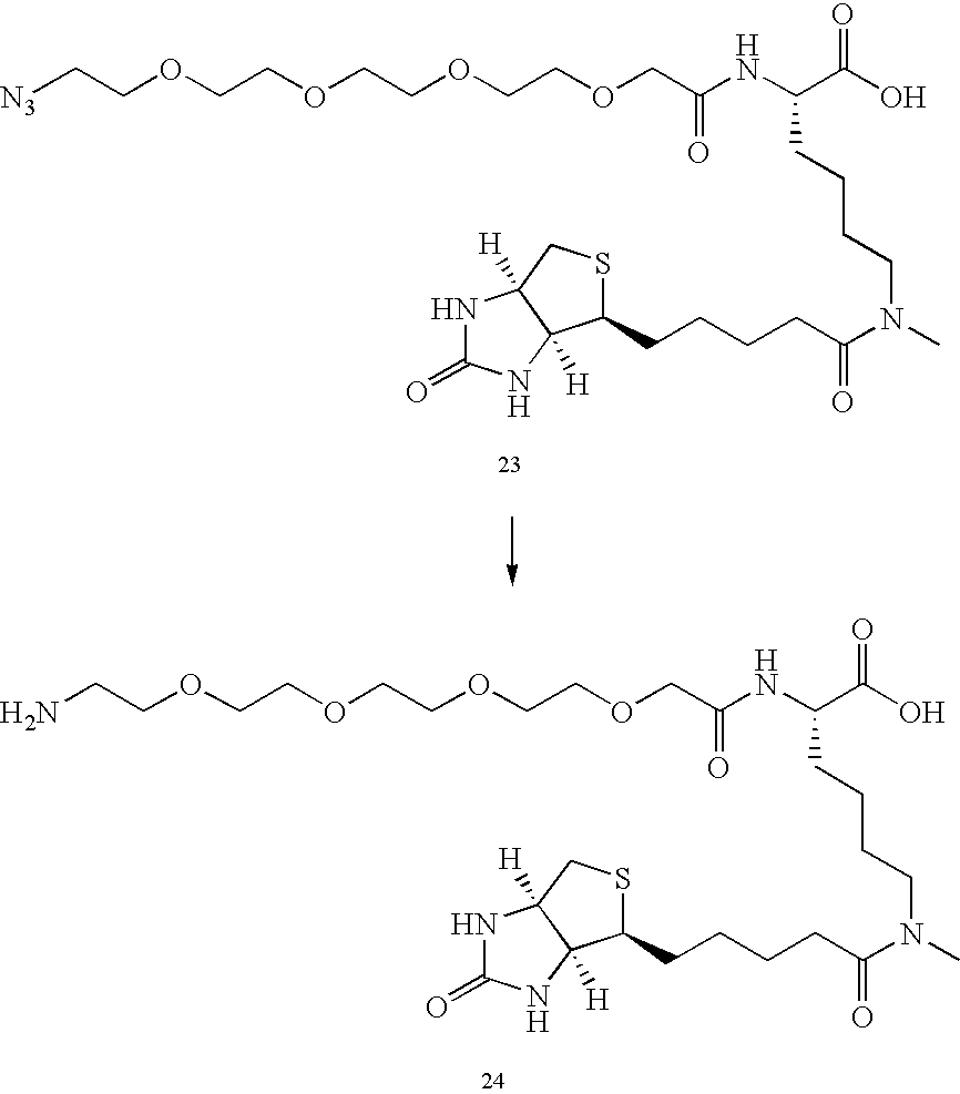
[N3]CCOCCOCCOCCOCC(NC(C(O)=O)CCCCN(C)C(CCCCC1SCC2([H])C1([H])NC(=O)N2)=O)=O.NCCOCCOCCOCCOCC(NC(C(O)=O)CCCCN(C)C(CCCCC1SCC2([H])C1([H])NC(=O)N2)=O)=O
